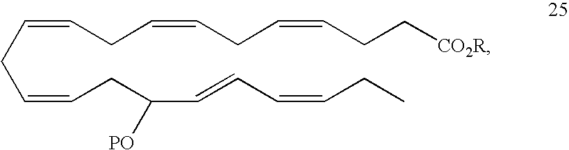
C(=CCC(C=CC=CCC)[PO])CC=CCC=CCC=CCC[CO2R]
